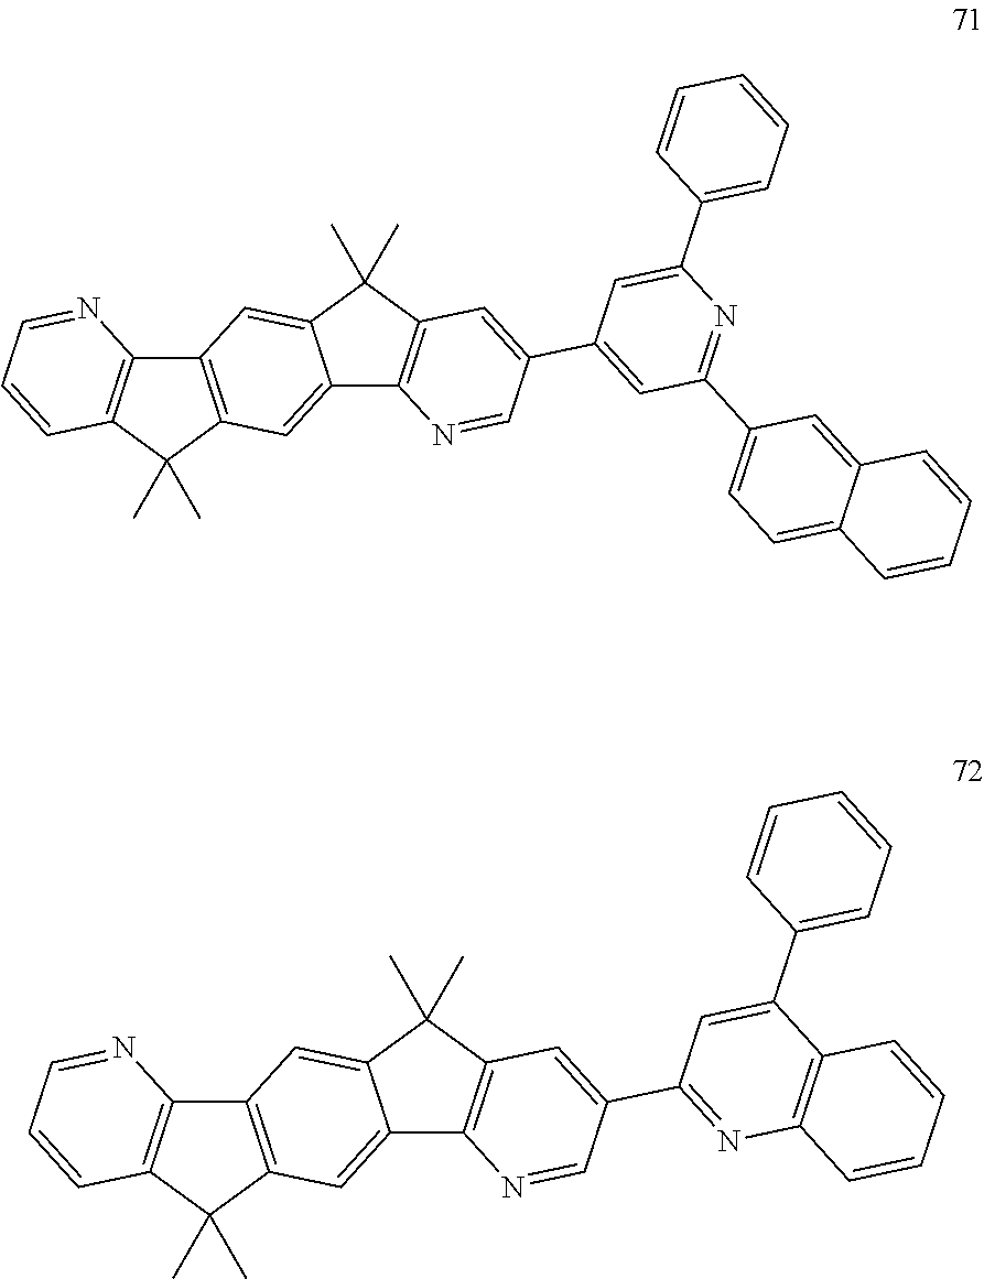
C12=C(C(C)(C)C3=C1N=CC=C3)C=C1C(=C2)C(C)(C)C2=C1N=CC(C1=CC(C3=CC=C4C(=C3)C=CC=C4)=NC(C3=CC=CC=C3)=C1)=C2.C12=C(C(C)(C)C3=C1N=CC=C3)C=C1C(=C2)C(C)(C)C2=C1N=CC(C1=NC3=C(C(C4=CC=CC=C4)=C1)C=CC=C3)=C2
